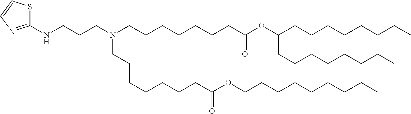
C(CC)CCCCCCOC(CCCCCCCN(CCCNC1=NC=CS1)CCCCCCCC(=O)OC(CCCCCCCC)CCCCCCCC)=O
